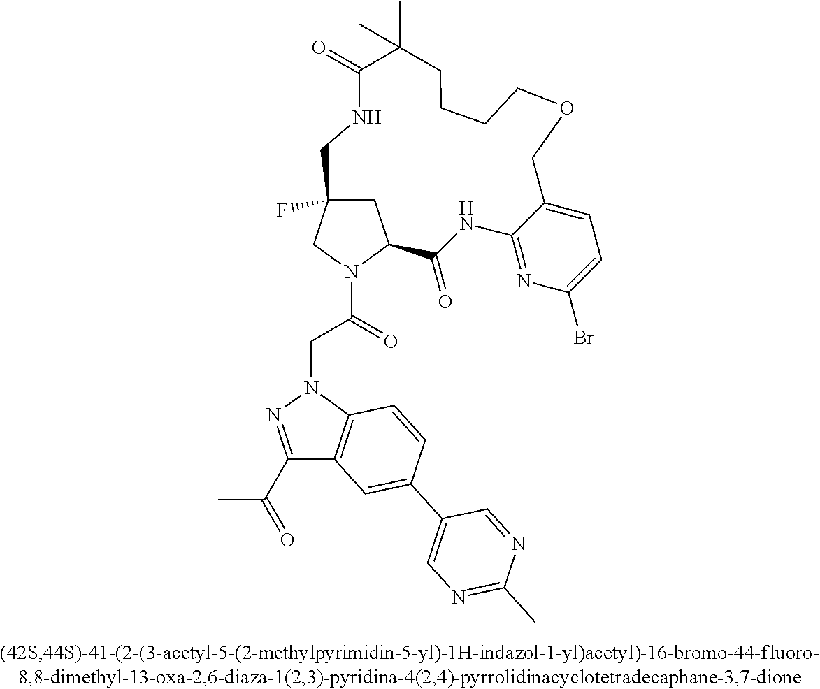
C1C2(F)CN(C(CN3N=C(C(C)=O)C4=C3C=CC(C3=CN=C(C)N=C3)=C4)=O)C1C(=O)NC1=NC(Br)=CC=C1COCCCCC(C)(C)C(=O)NC2
